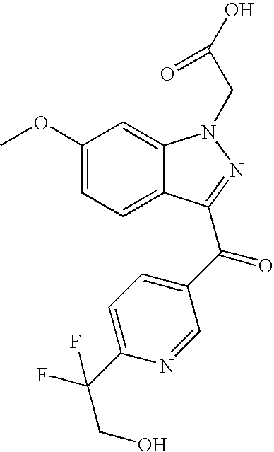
C1(OC)=CC=C2C(=C1)N(CC(O)=O)N=C2C(C1=CC=C(C(F)(CO)F)N=C1)=O
